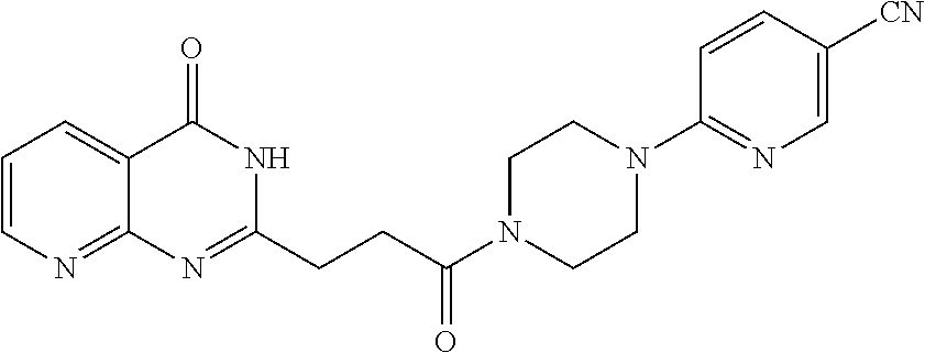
C12=CC=CN=C1N=C(CCC(N1CCN(C3=NC=C([CN])C=C3)CC1)=O)NC2=O
